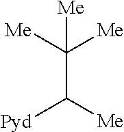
C(C([Me])[Pyd])([Me])([Me])[Me]
